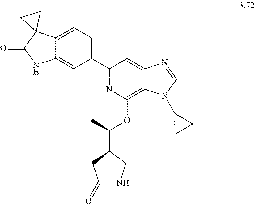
C1(C2=NC(OC(C3CC(=O)NC3)C)=C3C(=C2)N=CN3C2CC2)=CC=C2C(=C1)NC(=O)C21CC1
